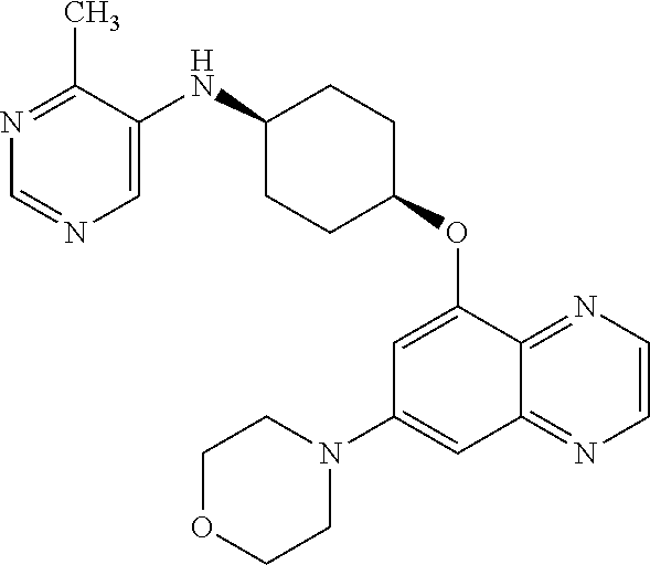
N1=C(C)C(NC2CCC(OC3=CC(N4CCOCC4)=CC4=NC=CN=C34)CC2)=CN=C1
